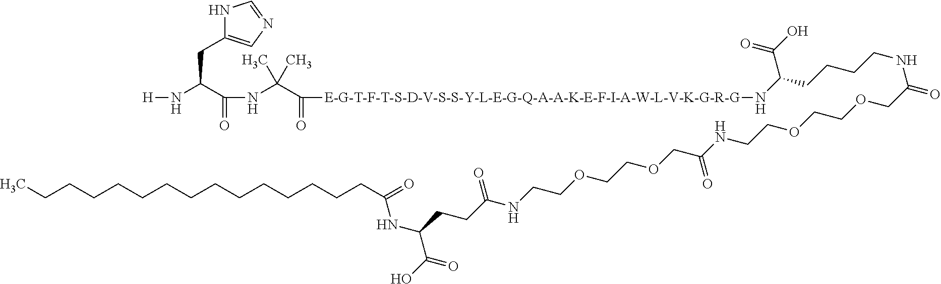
N1C(CC(N[H])C(=O)NC(C([E-G-T-F-T-S-D-V-S-S-Y-L-E-G-Q-A-A-K-E-F-I-A-W-L-V-K-G-R-G]NC(CCCCNC(=O)COCCOCCNC(COCCOCCNC(CCC(NC(=O)CCCCCCCCCCCCCCC)C(O)=O)=O)=O)C(O)=O)=O)(C)C)=CN=C1
